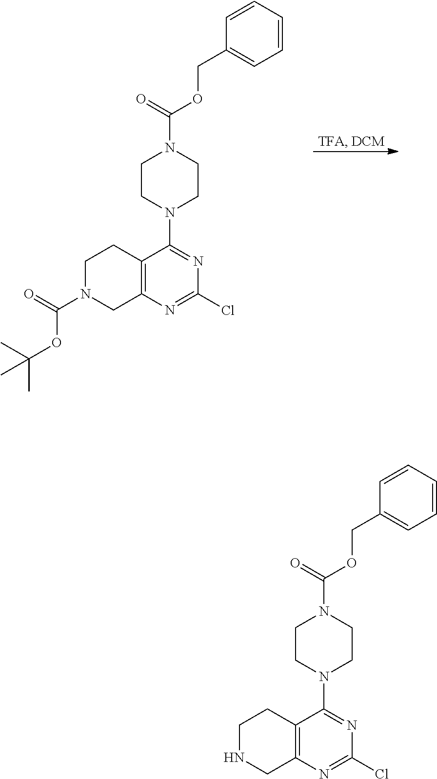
N1(C(=O)OC(C)(C)C)CC2=C(CC1)C(N1CCN(C(=O)OCC3=CC=CC=C3)CC1)=NC(Cl)=N2.N1CC2=C(CC1)C(N1CCN(C(=O)OCC3=CC=CC=C3)CC1)=NC(Cl)=N2
